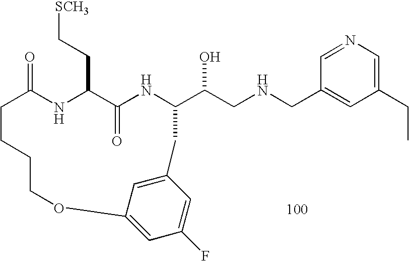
C1=NC=C(CC)C=C1CNCC(O)C1NC(=O)C(CC[SCH3])NC(=O)CCCCOC2=CC(F)=CC(=C2)C1
